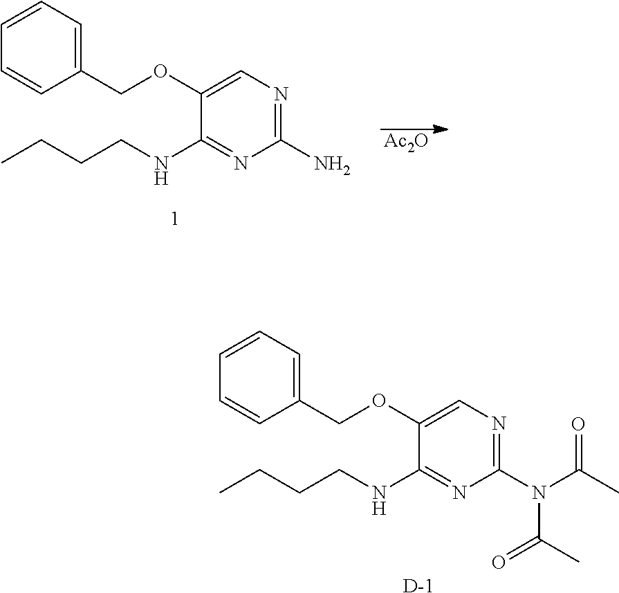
C1=CC=CC(COC2=CN=C(N)N=C2NCCCC)=C1.[Ac2O].C1=CC=CC(COC2=CN=C(N(C(C)=O)C(C)=O)N=C2NCCCC)=C1.[D]
